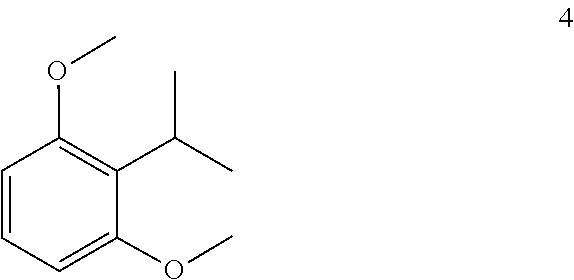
C1=C(OC)C(C(C)C)=C(OC)C=C1
